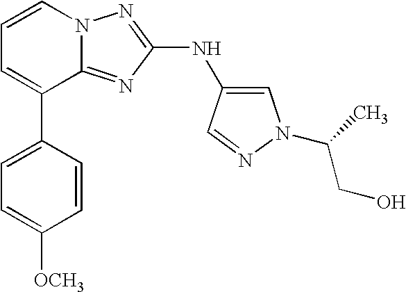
C1=CN2C(=NC(NC3=CN(C(C)CO)N=C3)=N2)C(C2=CC=C([OCH3])C=C2)=C1
